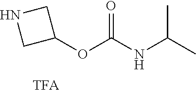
C1C(OC(=O)NC(C)C)CN1
